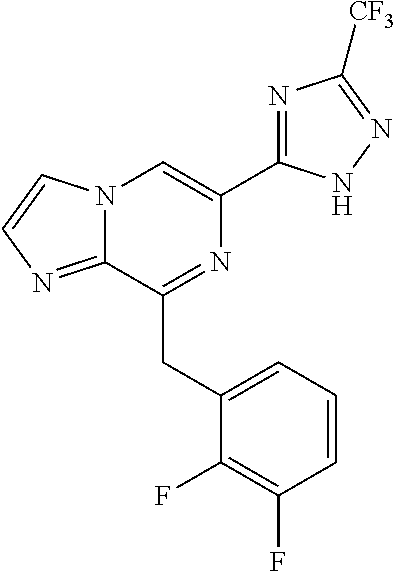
N12C(=NC=C1)C(CC1=CC=CC(F)=C1F)=NC(C1=NC([CF3])=NN1)=C2
